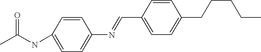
C1=CC(NC(C)=O)=CC=C1N=CC1=CC=C(CCCCC)C=C1
